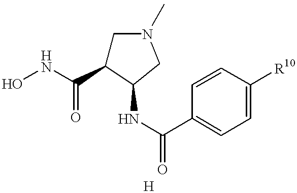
ONC(=O)C1CN(C)CC1NC(=O)C1=CC=C([R10])C=C1
